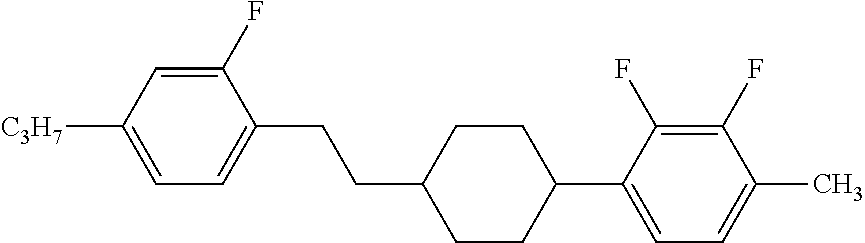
C1(F)=CC([C3H7])=CC=C1CCC1CCC(C2=CC=C(C)C(F)=C2F)CC1
